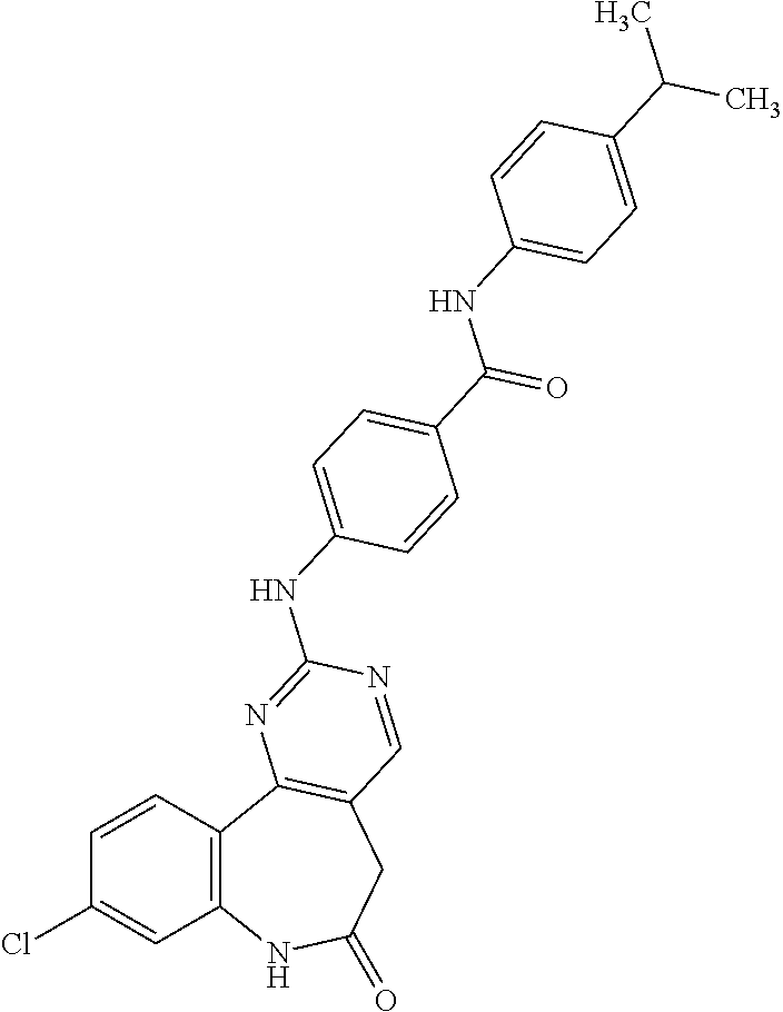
C1=CC2=C(C=C1Cl)NC(=O)CC1=C2N=C(NC2=CC=C(C(=O)NC3=CC=C(C(C)C)C=C3)C=C2)N=C1
